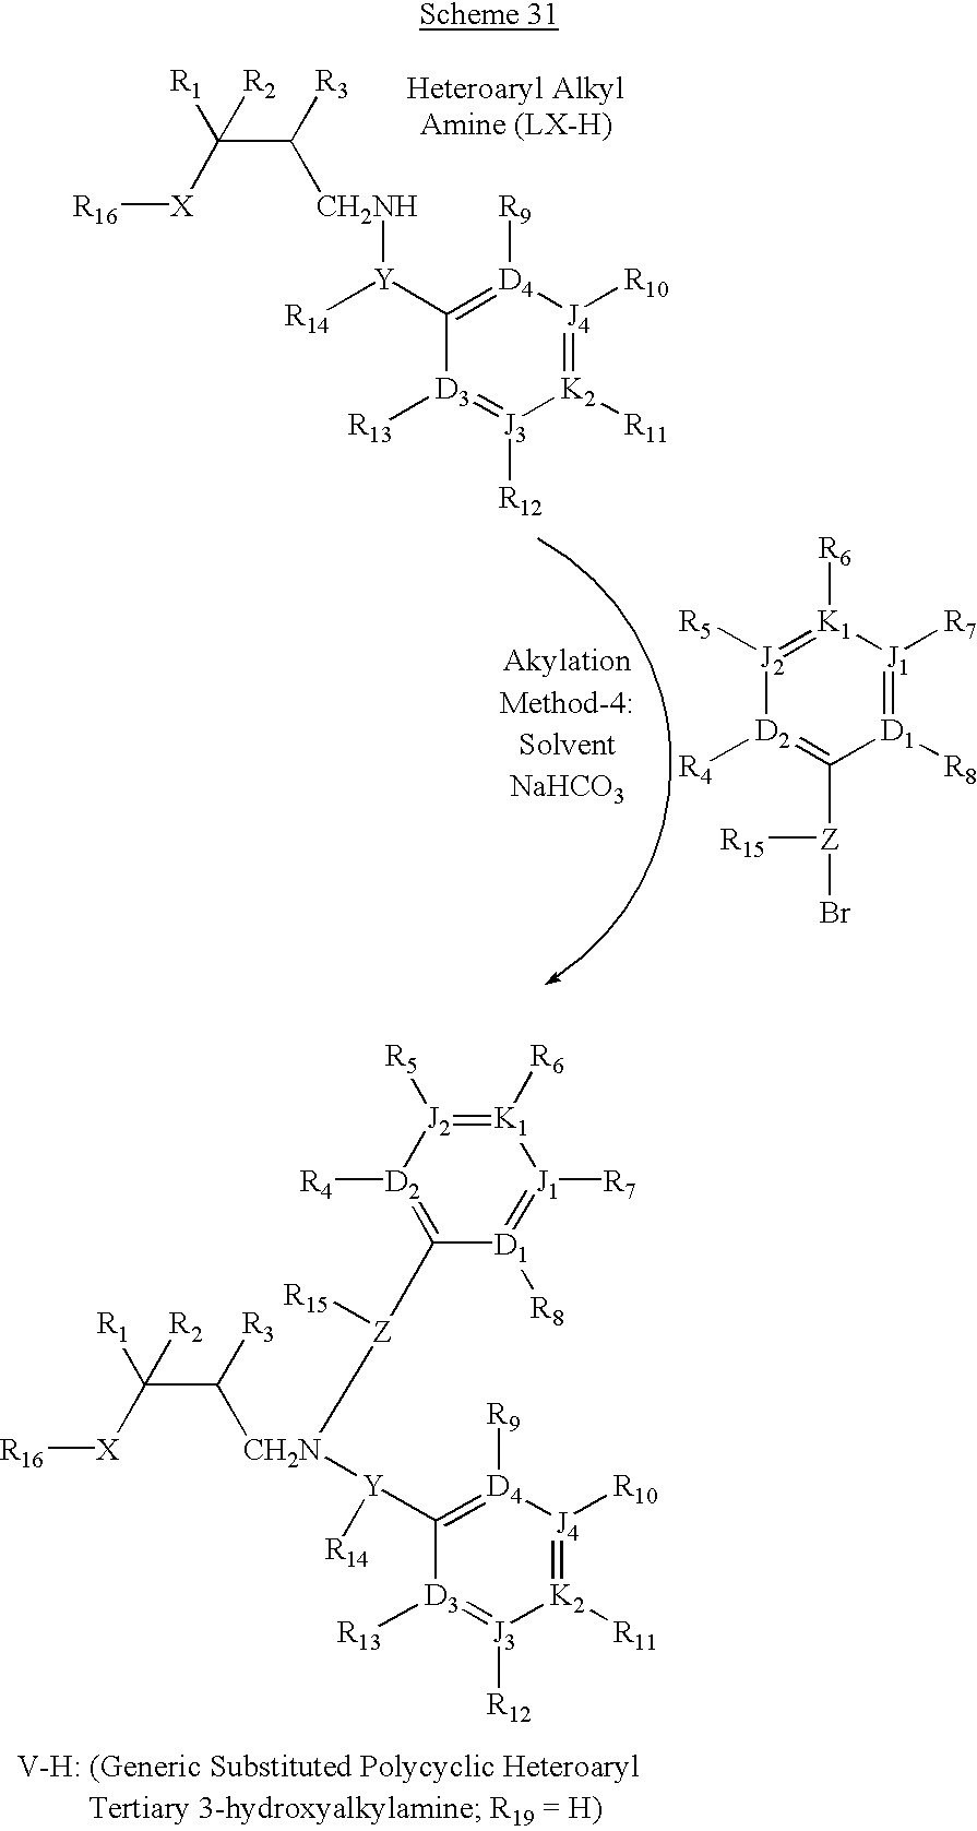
[J2]1([R5])=[K1]([R6])[J1]([R7])=[D1]([R8])C([Z]([R15])Br)=[D2]1[R4].[R1]C([R2])([X][R16])C([R3])[CH2NH][Y]([R14])C1=[D4]([R9])[J4]([R10])=[K2]([R11])[J3]([R12])=[D3]1[R13].[R1]C([R2])([X][R16])C([R3])[CH2N]([Y](C1=[D4]([R9])[J4]([R10])=[K2]([R11])[J3]([R12])=[D3]1[R13])[R14])[Z](C1=[D2]([R4])[J2]([R5])=[K1]([R6])[J1]([R7])=[D1]1[R8])[R15]
